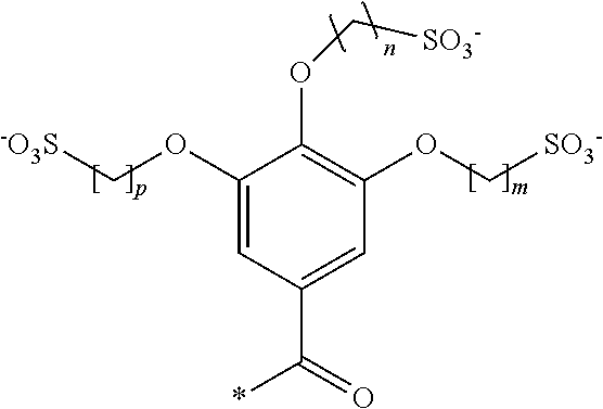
C1(OC[-O3S])=CC(C(*)=O)=CC(OC[SO3-])=C1OC[SO3-]
